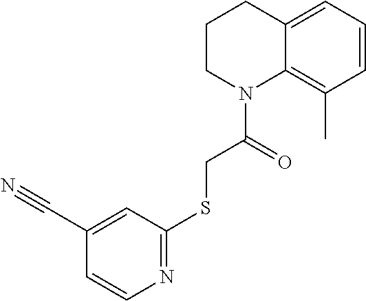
C1=CC(C)=C2C(=C1)CCCN2C(CSC1=NC=CC(C#N)=C1)=O
